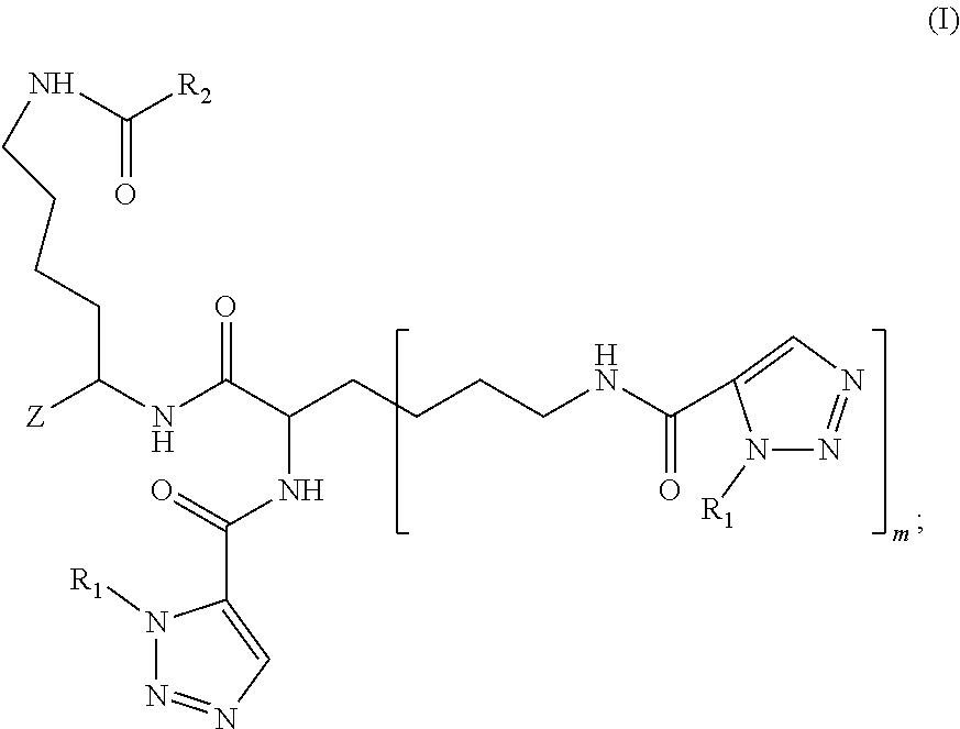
[Z]C(NC(C(CCCCNC(C1=CN=NN1[R1])=O)NC(=O)C1=CN=NN1[R1])=O)CCCCNC([R2])=O
